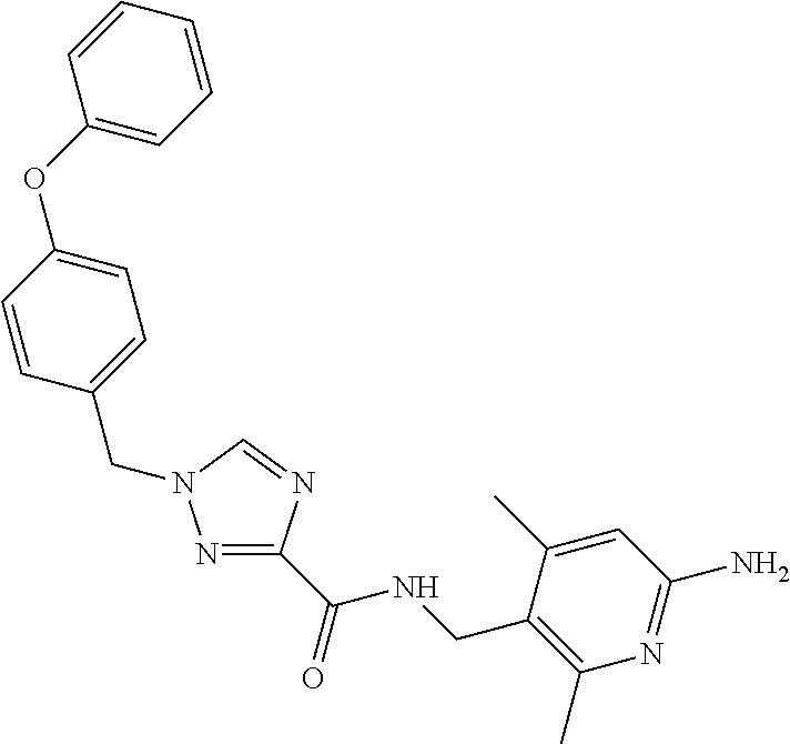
N1=C(C(=O)NCC2=C(C)N=C(N)C=C2C)N=CN1CC1=CC=C(OC2=CC=CC=C2)C=C1
